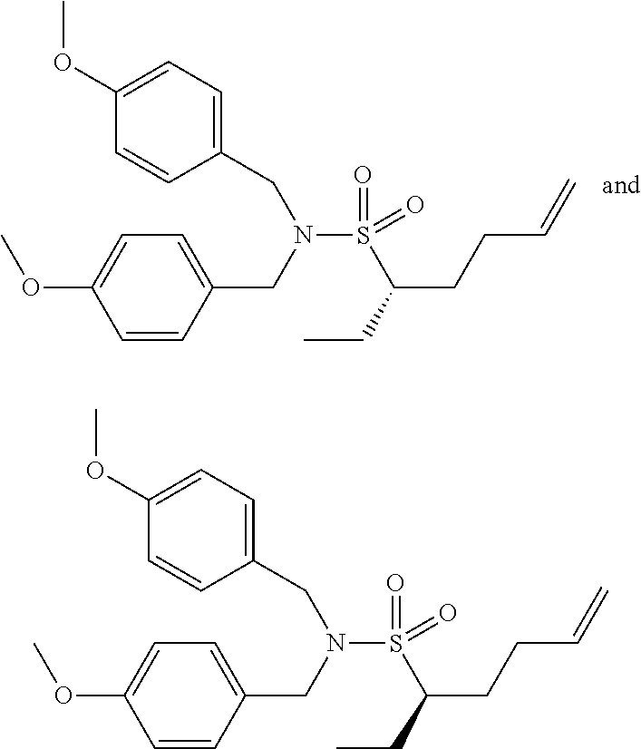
COC1=CC=C(CN(S(C(CCC=C)CC)(=O)=O)CC2=CC=C(OC)C=C2)C=C1.COC1=CC=C(CN(S(C(CCC=C)CC)(=O)=O)CC2=CC=C(OC)C=C2)C=C1
